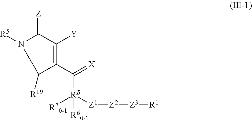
N1([R5])C([R19])C(C(=[X])[RB]([Z1][Z2][Z3][R1])([R60-1])[R70-1])=C([Y])C1=[Z]
